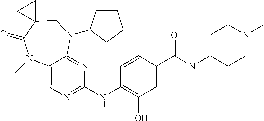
C12=CN=C(NC3=C(O)C=C(C(NC4CCN(C)CC4)=O)C=C3)N=C1N(C1CCCC1)CC1(C(=O)N2C)CC1
